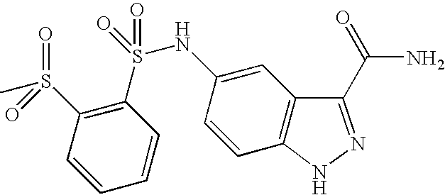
C1(S(NC2=CC3=C(C=C2)NN=C3C(N)=O)(=O)=O)=C(S(C)(=O)=O)C=CC=C1
